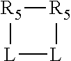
[R5]1[L][L][R5]1
